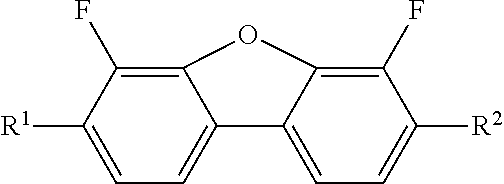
C12=C(F)C([R1])=CC=C1C1=CC=C([R2])C(F)=C1O2
